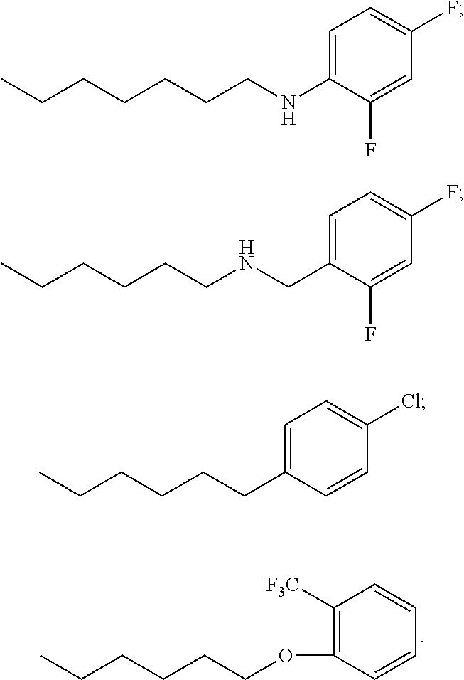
CCCCCCOC1=C([F3C])C=CC=C1.C1=C(NCCCCCCC)C(F)=CC(F)=C1.C1=C(CNCCCCCC)C(F)=CC(F)=C1.C1=C(CCCCCC)C=CC(Cl)=C1
